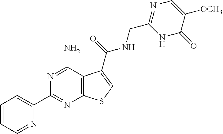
C12=C(C(N)=NC(C3=CC=CC=N3)=N1)C(C(=O)NCC1=NC=C([OCH3])C(=O)N1)=CS2
